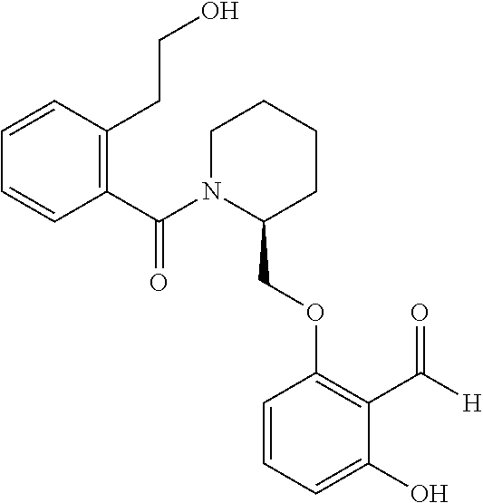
C1(C(N2C(COC3=C(C([H])=O)C(O)=CC=C3)CCCC2)=O)=C(CCO)C=CC=C1
